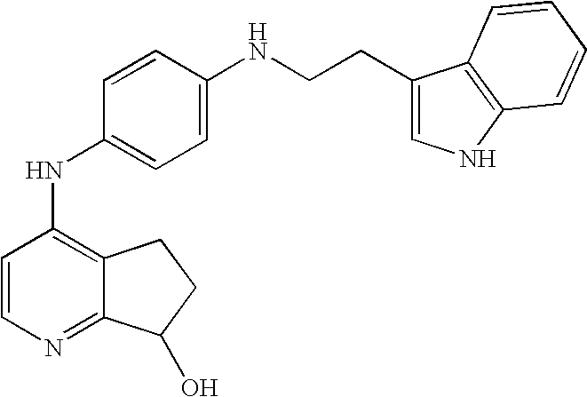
C1=CC(NCCC2=CNC3=C2C=CC=C3)=CC=C1NC1=C2C(=NC=C1)C(O)CC2
